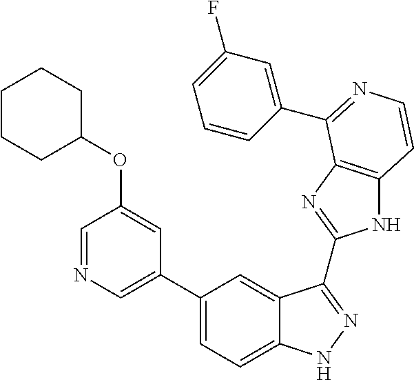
C1(C2=CN=CC(OC3CCCCC3)=C2)=CC=C2C(=C1)C(C1=NC3=C(N1)C=CN=C3C1=CC(F)=CC=C1)=NN2
